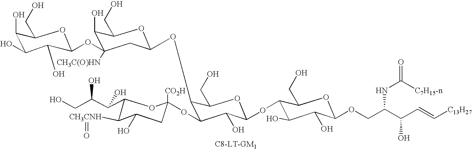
C1C([CO2H])(OC2C(OC3OC(CO)C(O)C(OC4OC(CO)C(O)C(O)C4O)([CH3C(O)HN])C3)C(CO)OC(OC3C(O)C(O)C(OCC(C(C=C[C13H27])O)NC([C7H15-n])=O)OC3CO)C2O)OC(C(C(CO)O)O)C([CH3CNH]=O)C1O
